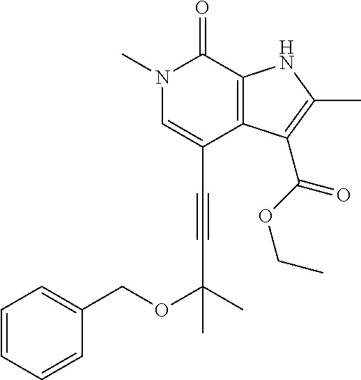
C(C1=CN(C)C(=O)C2=C1C(C(OCC)=O)=C(C)N2)#CC(OCC1=CC=CC=C1)(C)C
